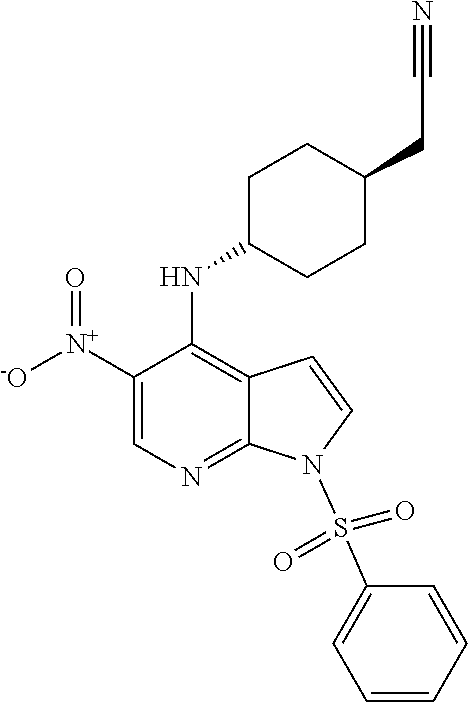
C1([N+]([-O])=O)=CN=C2C(=C1NC1CCC(CC#N)CC1)C=CN2S(C1=CC=CC=C1)(=O)=O
